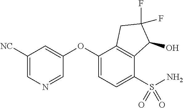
C1([NC])=CN=CC(OC2=CC=C(S(N)(=O)=O)C3=C2CC(F)(F)C3O)=C1
